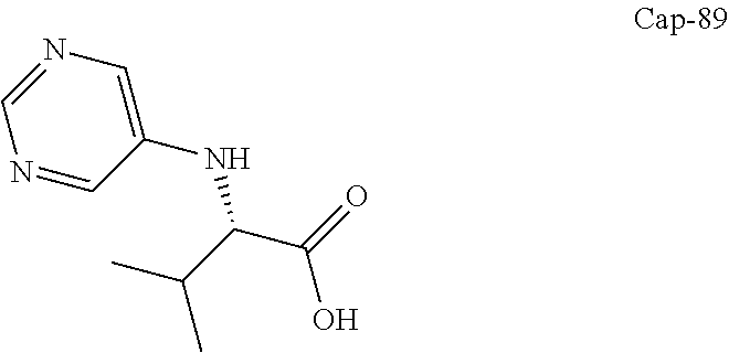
CC(C(C(=O)O)NC1=CN=CN=C1)C
